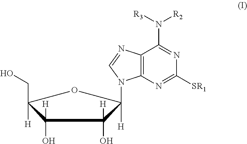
[H]C1(N2C3=C(N=C2)C(N([R2])[R3])=NC([SR1])=N3)C([H])(O)C([H])(O)C([H])(CO)O1
